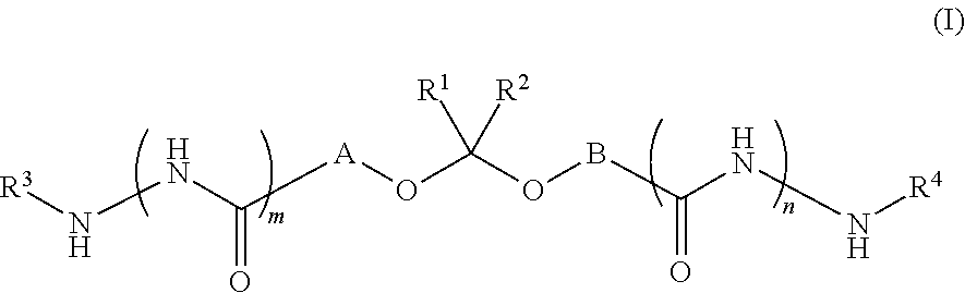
[R3]NNC([A]OC(OBC(NN[R4])=O)([R1])[R2])=O
